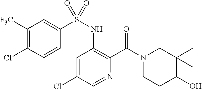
C1=C(Cl)C=NC(C(N2CCC(O)C(C)(C)C2)=O)=C1NS(=O)(C1=CC([F3C])=C(Cl)C=C1)=O
